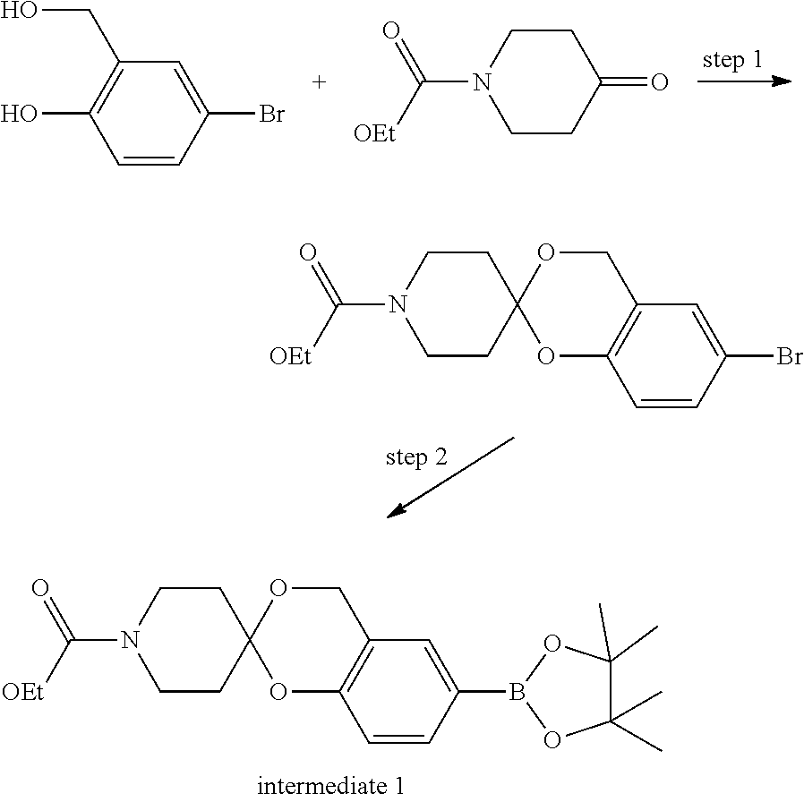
OC1=C(CO)C=C(Br)C=C1.N1(C([OEt])=O)CCC(=O)CC1.N1(C([OEt])=O)CCC2(CC1)OC1=C(CO2)C=C(B2OC(C)(C)C(C)(C)O2)C=C1.N1(C([OEt])=O)CCC2(CC1)OC1=C(CO2)C=C(Br)C=C1
